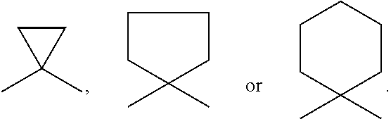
CC1(C)CC1.C1(C)(C)CCCCC1.CC1(C)CCCC1
